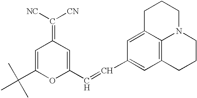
C(C)(C)(C)C1=CC(=C([CN])[NC])C=C(C=CC2=CC3=C4C(=C2)CCCN4CCC3)O1
